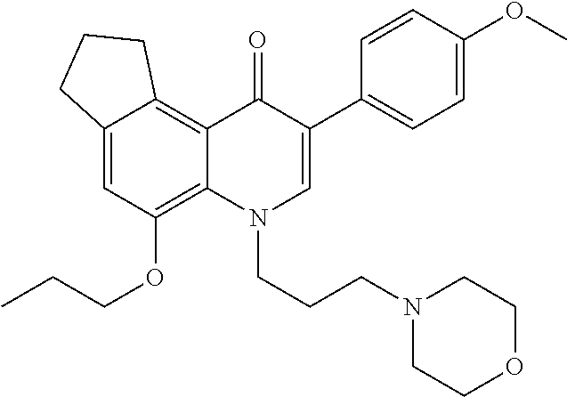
C12=C3C(=CC(OCCC)=C1N(CCCN1CCOCC1)C=C(C1=CC=C(OC)C=C1)C2=O)CCC3
